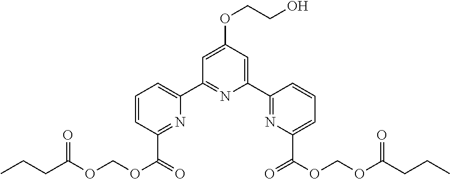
C1(C2=NC(C(OCOC(CCC)=O)=O)=CC=C2)=CC(OCCO)=CC(C2=CC=CC(C(OCOC(CCC)=O)=O)=N2)=N1
